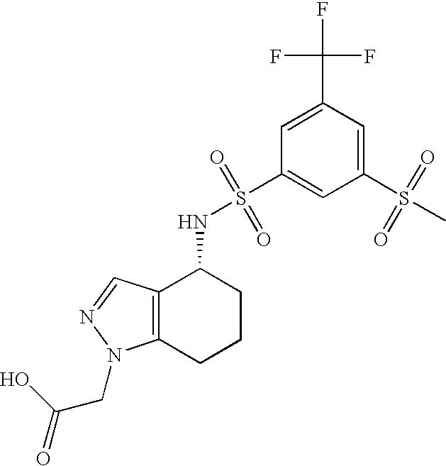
N(C1C2=C(CCC1)N(CC(=O)O)N=C2)S(C1=CC(S(C)(=O)=O)=CC(C(F)(F)F)=C1)(=O)=O
